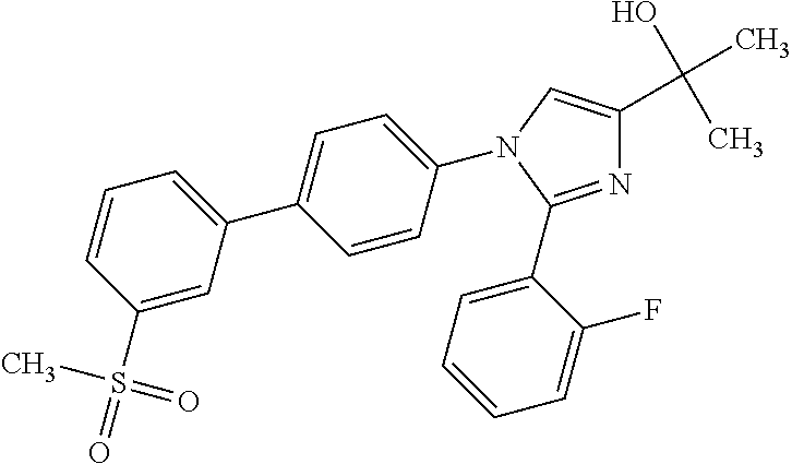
N1=C(C2=CC=CC=C2F)N(C2=CC=C(C3=CC=CC(S(=O)(C)=O)=C3)C=C2)C=C1C(O)(C)C
